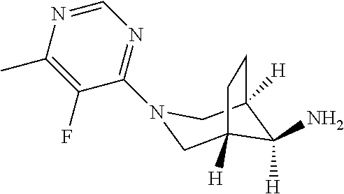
N1(C2=NC=NC(C)=C2F)CC2([H])C([H])(N)C([H])(C1)CC2
